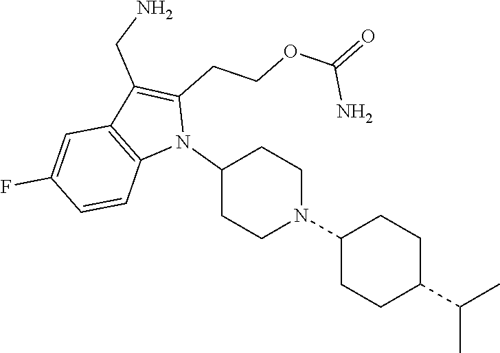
N1(C2CCN(C3CCC(C(C)C)CC3)CC2)C(CCOC(=O)N)=C(CN)C2=C1C=CC(F)=C2
